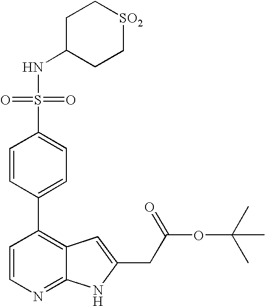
C1=CN=C2C(=C1C1=CC=C(S(=O)(NC3CC[SO2]CC3)=O)C=C1)C=C(CC(OC(C)(C)C)=O)N2
